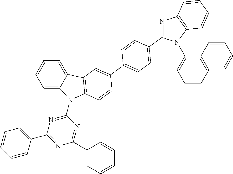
C1=C2C(=CC=C1)C1=C(N2C2=NC(C3=CC=CC=C3)=NC(C3=CC=CC=C3)=N2)C=CC(C2=CC=C(C3=NC4=C(N3C3=CC=CC5=C3C=CC=C5)C=CC=C4)C=C2)=C1
